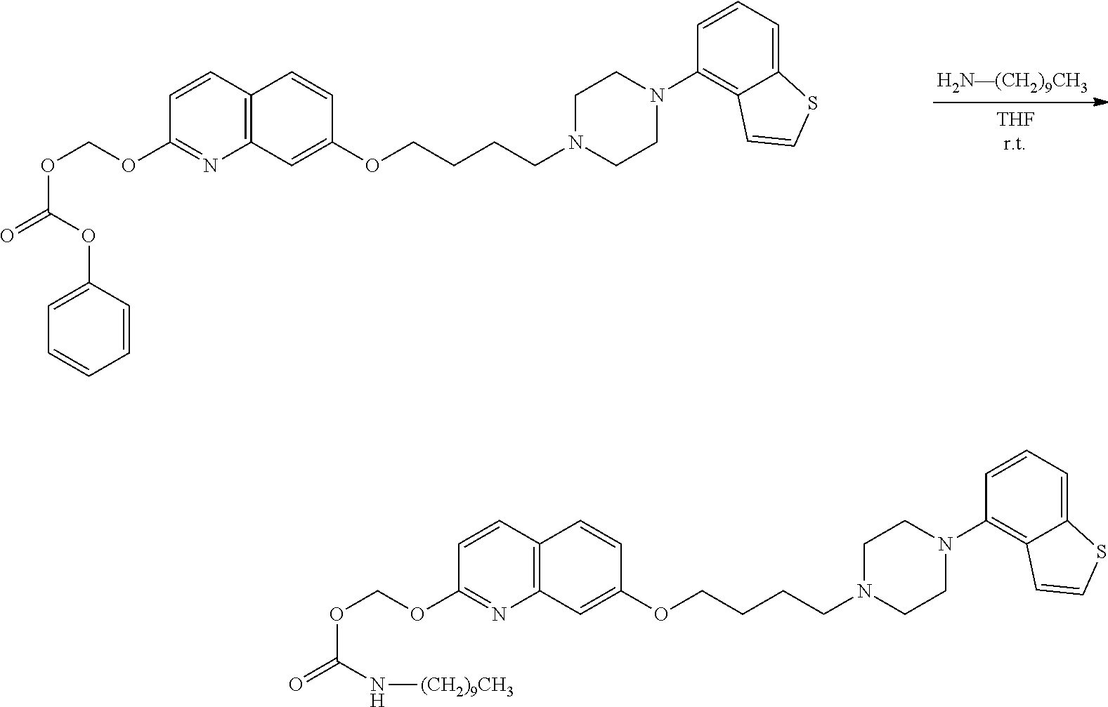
C1=CC2=C(N=C1OCOC(=O)OC1=CC=CC=C1)C=C(OCCCCN1CCN(C3=C4C(=CC=C3)SC=C4)CC1)C=C2.C1=CC2=C(N=C1OCOC(=O)N[(CH2)9CH3])C=C(OCCCCN1CCN(C3=C4C(=CC=C3)SC=C4)CC1)C=C2
